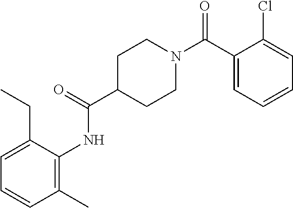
C1(C(N2CCC(C(NC3=C(C)C=CC=C3CC)=O)CC2)=O)=CC=CC=C1Cl
